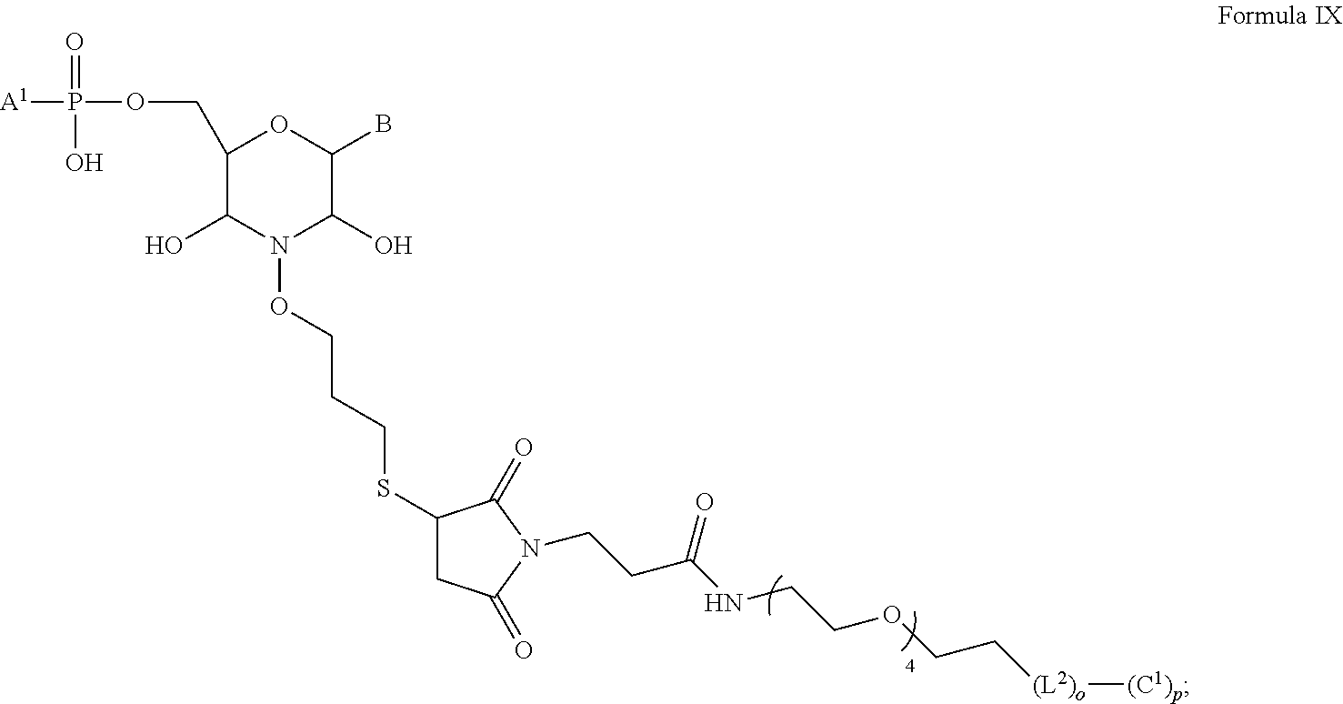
C1(COP([A1])(=O)O)C(O)N(OCCCSC2CC(=O)N(CCC(NCCOCC[(L2)o][(C1)p])=O)C2=O)C(O)C(B)O1
